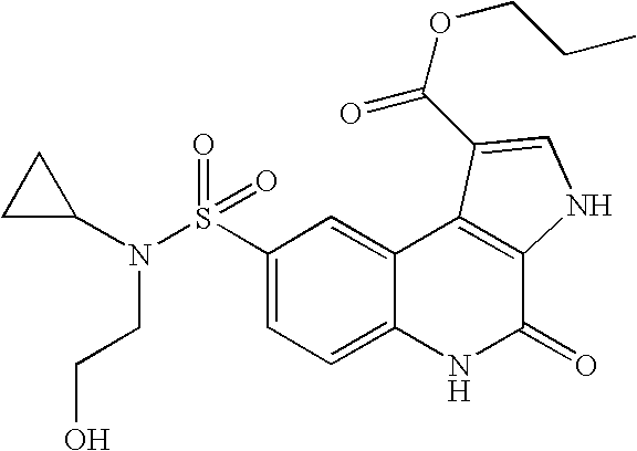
C1(S(=O)(=O)N(C2CC2)CCO)=CC=C2C(=C1)C1=C(C(=O)N2)NC=C1C(=O)OCCC
